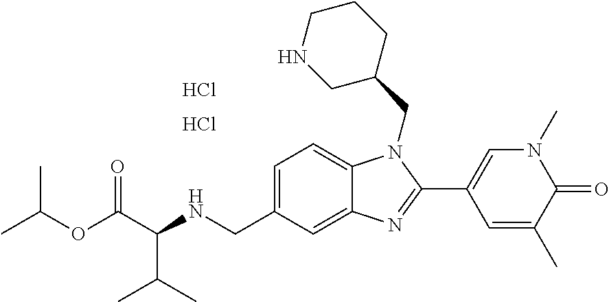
CC(OC(C(C(C)C)NCC1=CC=C2C(=C1)N=C(C1=CN(C)C(=O)C(C)=C1)N2CC1CNCCC1)=O)C.Cl.Cl
